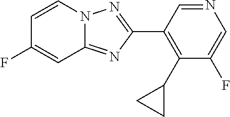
C1(C2=C(C3CC3)C(F)=CN=C2)=NN2C(=N1)C=C(F)C=C2
